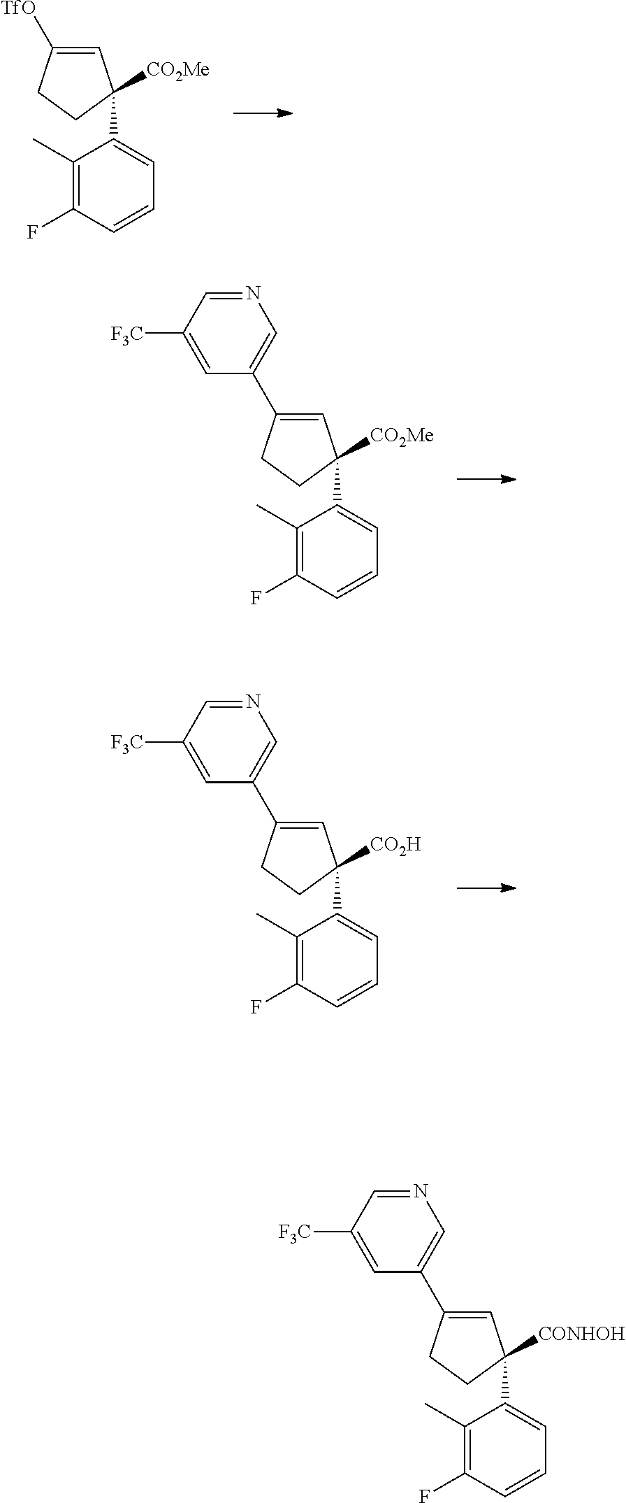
[CO2Me]C1(C2=CC=CC(F)=C2C)C=C([TfO])CC1.[CO2Me]C1(C2=CC=CC(F)=C2C)C=C(C2=CN=CC([F3C])=C2)CC1.[CO2H]C1(C2=CC=CC(F)=C2C)C=C(C2=CN=CC([F3C])=C2)CC1.[CONHOH]C1(C2=CC=CC(F)=C2C)C=C(C2=CN=CC([F3C])=C2)CC1
